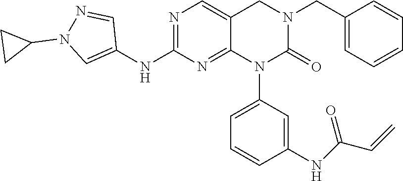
N1=C(NC2=CN(C3CC3)N=C2)N=C2C(=C1)CN(CC1=CC=CC=C1)C(=O)N2C1=CC=CC(NC(C=C)=O)=C1
